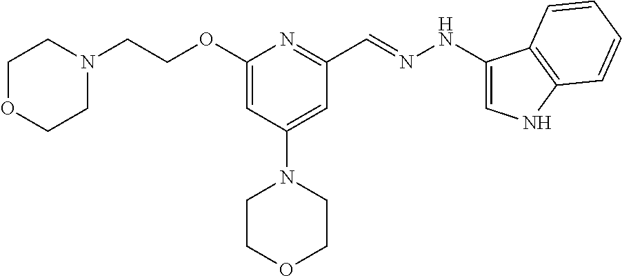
N1(CCOC2=CC(N3CCOCC3)=CC(C=NNC3=CNC4=C3C=CC=C4)=N2)CCOCC1
